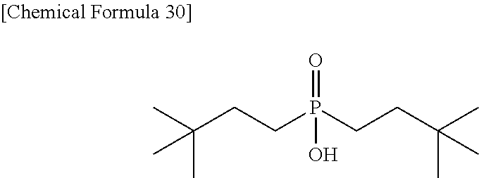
C(CCP(CCC(C)(C)C)(O)=O)(C)(C)C
